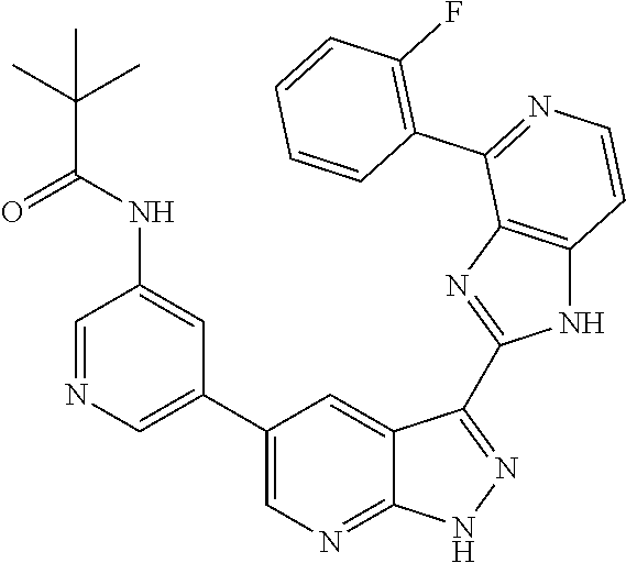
C1=NC=C(C2=CN=C3C(=C2)C(C2=NC4=C(N2)C=CN=C4C2=C(F)C=CC=C2)=NN3)C=C1NC(C(C)(C)C)=O
